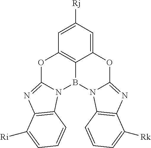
C12=CC([Rj])=CC3=C1B(N1C(=NC4=C1C=CC=C4[Rk])O2)N1C(=NC2=C1C=CC=C2[Ri])O3
